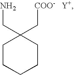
C1CCCCC1(C[COO-])CN
